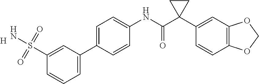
C1=CC(C2=CC=CC(S(N)(=O)=O)=C2)=CC=C1NC(C1(C2=CC3=C(C=C2)OCO3)CC1)=O.[H]
